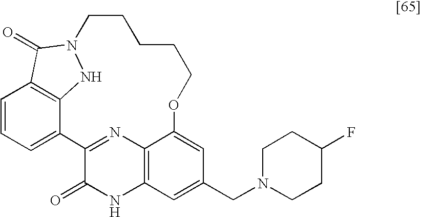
C1=CC=C2C3=C1C(=O)N(N3)CCCCCOC1=CC(CN3CCC(F)CC3)=CC3=C1N=C2C(=O)N3
